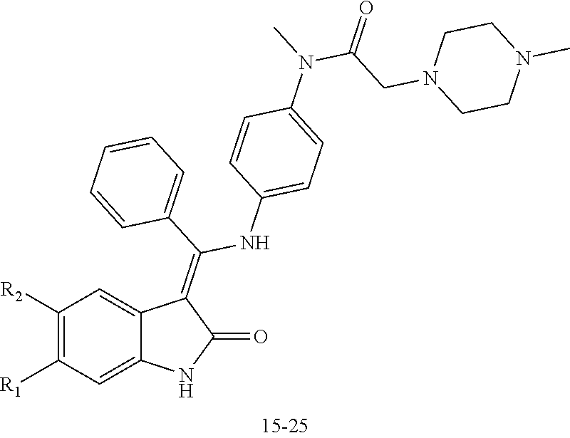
C1([R2])=C([R1])C=C2C(=C1)C(=C(NC1=CC=C(N(C)C(CN3CCN(C)CC3)=O)C=C1)C1=CC=CC=C1)C(=O)N2
